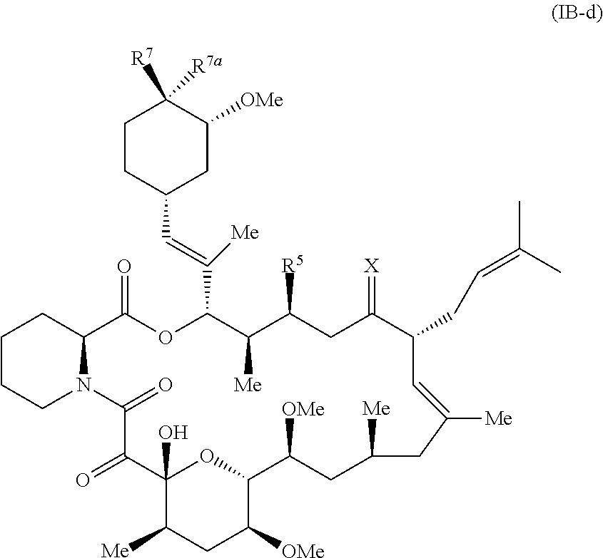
C1CC(C=C(C2C([Me])C([R5])CC(=[X])C(CC=C(C)C)C=C([Me])CC([Me])CC([OMe])C3OC(O)(C(=O)C(=O)N4C(C(=O)O2)CCCC4)C([Me])CC3[OMe])[Me])CC([OMe])C1([R7a])[R7]
